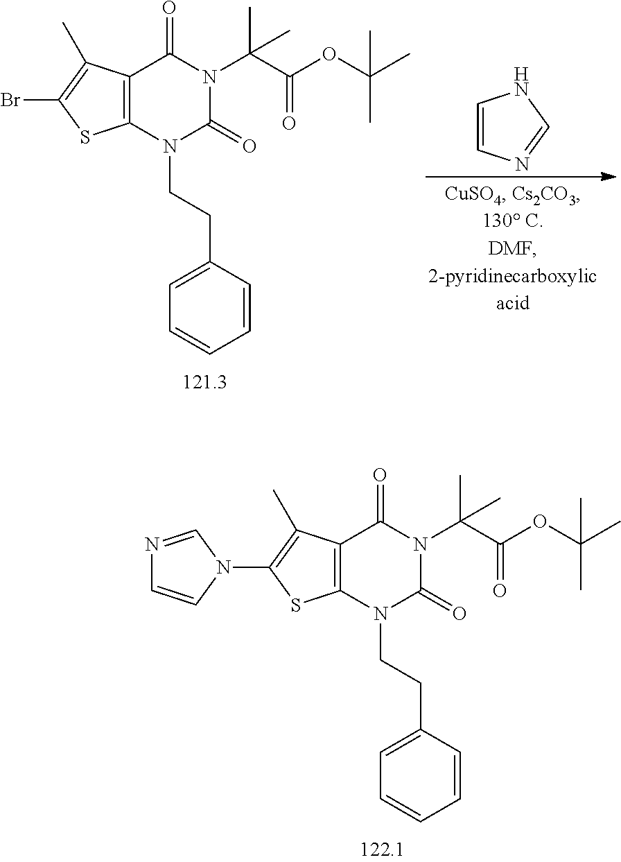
BrC1=C(C)C2=C(S1)N(CCC1=CC=CC=C1)C(=O)N(C(C)(C(=O)OC(C)(C)C)C)C2=O.C1=CN=CN1.N1(C2=C(C)C3=C(S2)N(CCC2=CC=CC=C2)C(=O)N(C(C)(C(=O)OC(C)(C)C)C)C3=O)C=NC=C1
